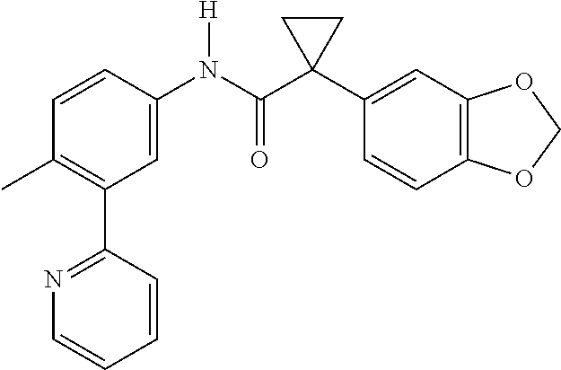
C1(C)=C(C2=NC=CC=C2)C=C(N(C(C2(C3=CC4=C(C=C3)OCO4)CC2)=O)[H])C=C1
